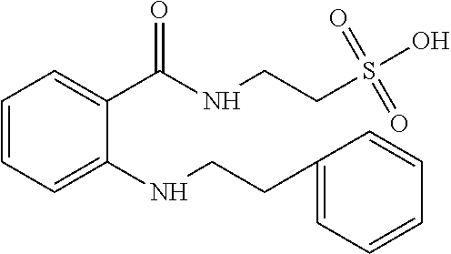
C1=CC=C(C(=O)NCCS(O)(=O)=O)C(NCCC2=CC=CC=C2)=C1
